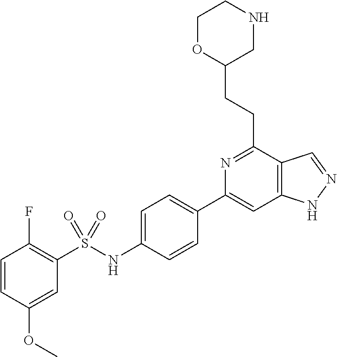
C1=CC(OC)=CC(S(NC2=CC=C(C3=CC4=C(C(CCC5CNCCO5)=N3)C=NN4)C=C2)(=O)=O)=C1F
